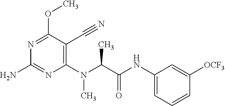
C1(N(C(C(NC2=CC=CC([OCF3])=C2)=O)C)C)=C(C#N)C(OC)=NC(N)=N1
